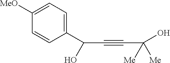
C1=C([MeO])C=CC(C(C#CC(O)([Me])[Me])O)=C1
